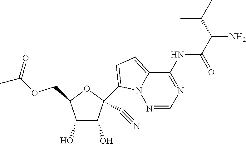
C1(O)C(O)C(COC(C)=O)OC1(C1=CC=C2N1N=CN=C2NC(C(N)C(C)C)=O)C#N
